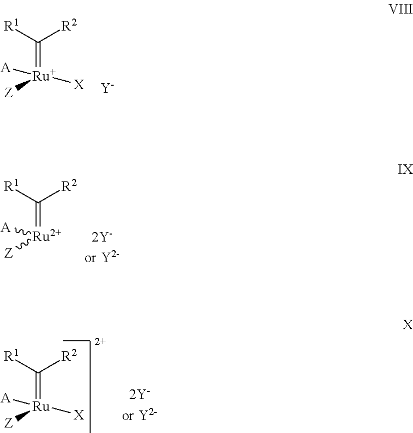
C(=[Ru]([A])([X])[Z])([R1])[R2].[Y].C(=[Ru]([A])[Z])([R1])[R2].[2Y- or Y2-].C(=[Ru]([A])([X])[Z])([R1])[R2].[2Y- or Y2-]
